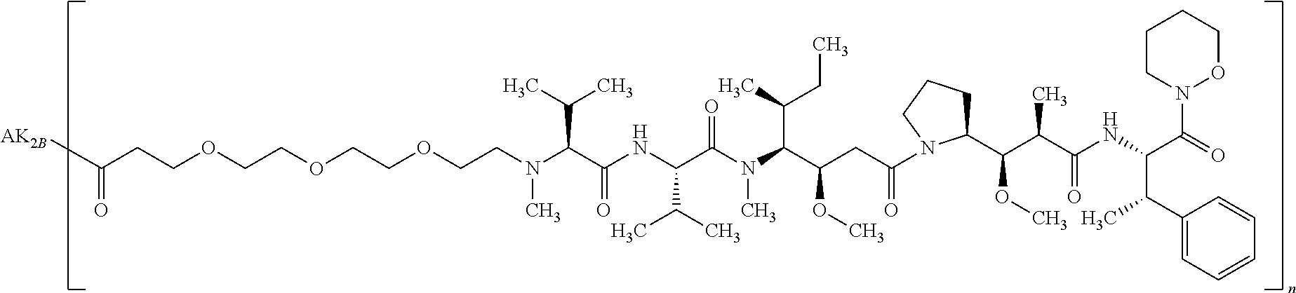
C1(C(OC)C(C(=O)NC(C(=O)N2OCCCC2)C(C)C2=CC=CC=C2)C)CCCN1C(=O)CC(C(N(C(C(NC(C(N(CCOCCOCCOCCC([AK2B])=O)C)C(C)C)=O)C(C)C)=O)C)C(CC)C)OC
